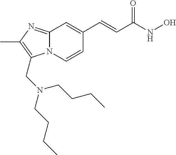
N12C(=NC(C)=C1CN(CCCC)CCCC)C=C(C=CC(NO)=O)C=C2
